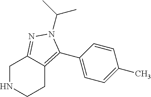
N1CCC2=C(C3=CC=C(C)C=C3)N(C(C)C)N=C2C1
